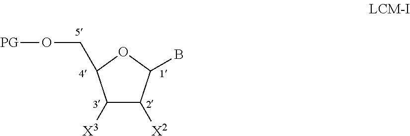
O1C(B)C([X2])C([X3])C1CO[PG]
